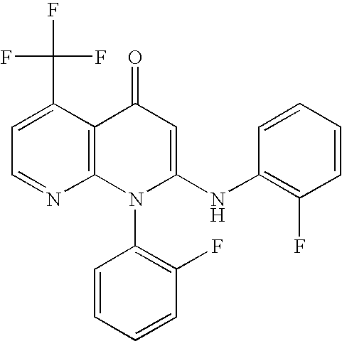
C1=NC2=C(C(C(F)(F)F)=C1)C(=O)C=C(NC1=C(F)C=CC=C1)N2C1=C(F)C=CC=C1
